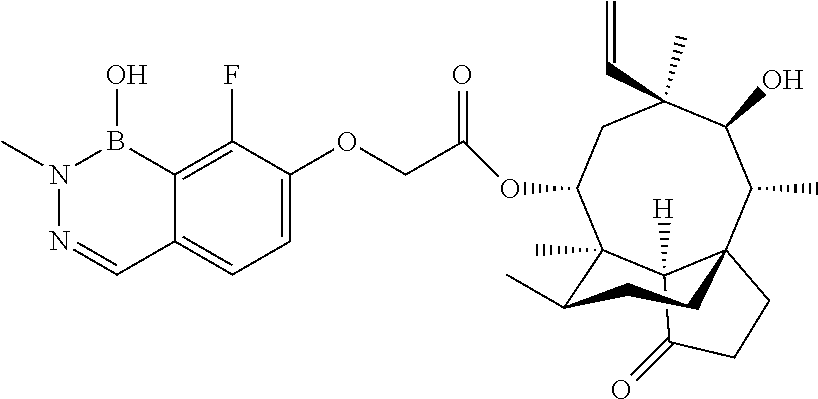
C1=C(OCC(=O)OC2CC(C)(C=C)C(O)C(C)C34C([H])(C(=O)CC3)C2(C)C(C)CC4)C(F)=C2C(=C1)C=NN(C)B2O
